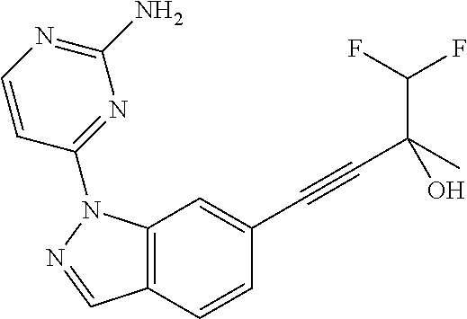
C12=C(C=C(C#CC(C(F)F)(C)O)C=C1)N(C1=NC(N)=NC=C1)N=C2
